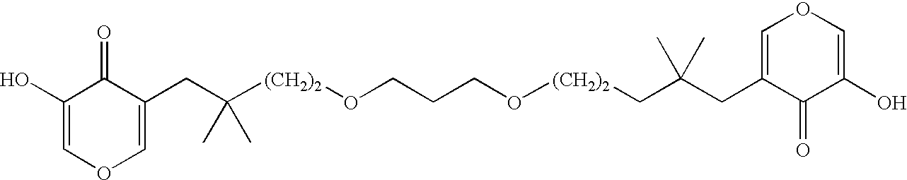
C1(O)=COC=C(CC([(CH2)2]OCCCO[(CH2)2]CC(CC2=COC=C(O)C2=O)(C)C)(C)C)C1=O
